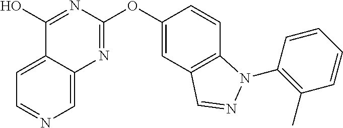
C1(O)=NC(OC2=CC3=C(C=C2)N(C2=C(C)C=CC=C2)N=C3)=NC2=CN=CC=C12
